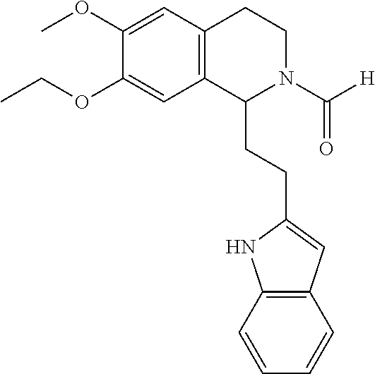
C12=C(C(CCC3=CC4=C(N3)C=CC=C4)N(C([H])=O)CC1)C=C(OCC)C(OC)=C2
